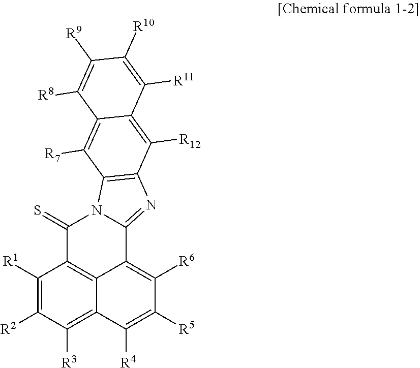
C1([R1])=C([R2])C([R3])=C2C3=C1C(=S)N1C(=NC4=C1C([R7])=C1C(=C4[R12])C([R11])=C([R10])C([R9])=C1[R8])C3=C([R6])C([R5])=C2[R4]
